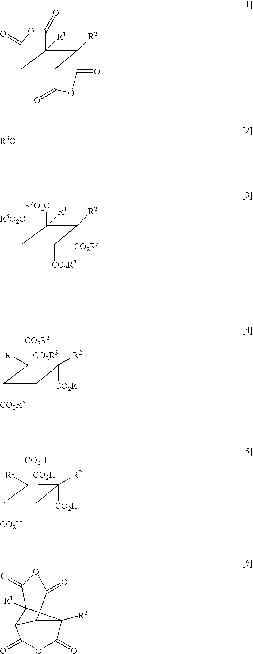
C12C3C([R2])(C1([R1])C(=O)OC2=O)C(=O)OC3=O.C1([R3O2C])C([CO2R3])C([CO2R3])([R2])C1([R3O2C])[R1].C1([CO2R3])C([CO2R3])C([CO2R3])([R2])C1([CO2R3])[R1].C1([CO2H])C([CO2H])C([CO2H])([R2])C1([CO2H])[R1].O=C1OC(=O)C2([R2])C3([R1])C(=O)OC(=O)C2C13.[R3OH]
